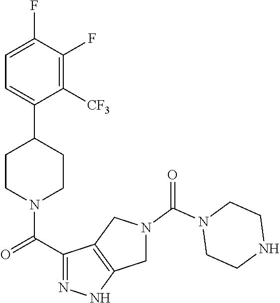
C1=C(F)C(F)=C([CF3])C(C2CCN(C(C3=NNC4=C3CN(C(N3CCNCC3)=O)C4)=O)CC2)=C1
